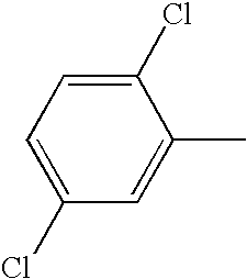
C1=C(Cl)C=C(C)C(Cl)=C1
